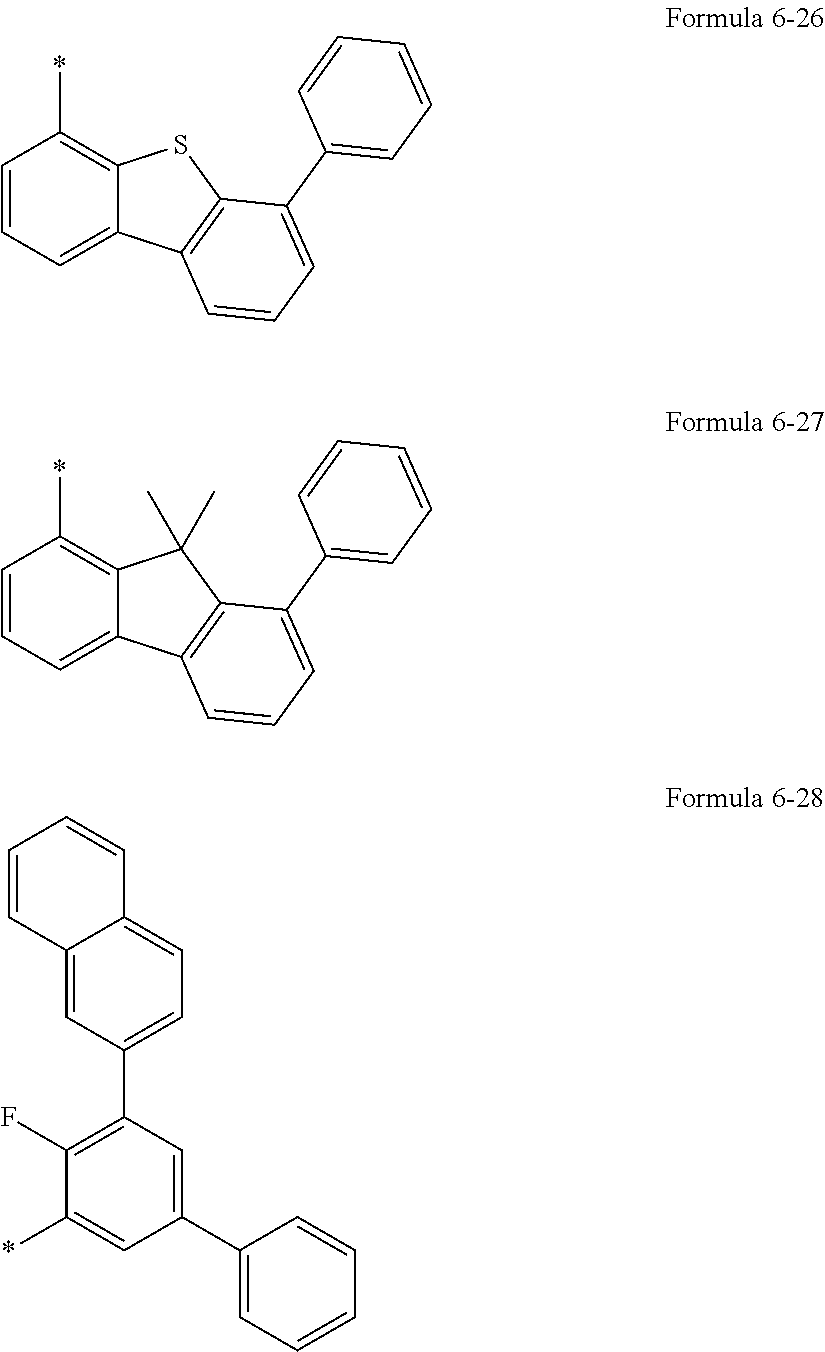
C1=CC=C2C(=C1*)SC1=C2C=CC=C1C1=CC=CC=C1.C1=CC=C2C(=C1*)C(C)(C)C1=C2C=CC=C1C1=CC=CC=C1.C1=CC2=CC(C3=C(F)C(*)=CC(C4=CC=CC=C4)=C3)=CC=C2C=C1
